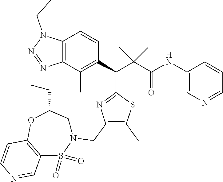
C12=C(C(C)=C(C(C(C(NC3=CN=CC=C3)=O)(C)C)C3=NC(CN4CC(CC)OC5=C(S4(=O)=O)C=NC=C5)=C(C)S3)C=C1)N=NN2CC
